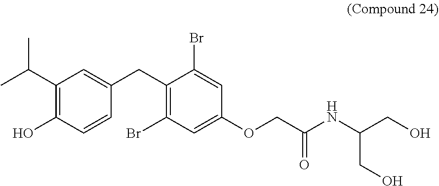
C1(C(C)C)=C(O)C=CC(CC2=C(Br)C=C(OCC(NC(CO)CO)=O)C=C2Br)=C1
